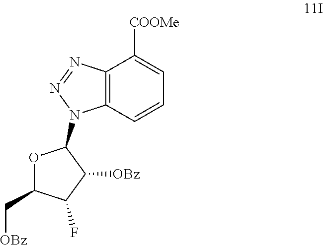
C12=C(C=CC=C1[COOMe])N(C1OC(C[OBz])C(F)C1[OBz])N=N2
